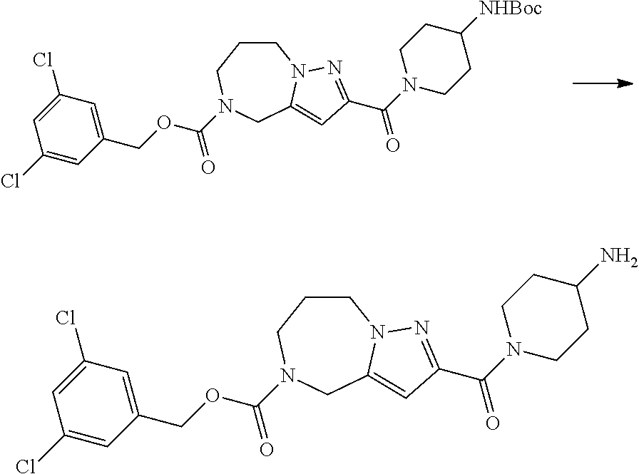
C1CN2C(=CC(C(N3CCC([NHBoc])CC3)=O)=N2)CN(C(OCC2=CC(Cl)=CC(Cl)=C2)=O)C1.C1CN2C(=CC(C(N3CCC(N)CC3)=O)=N2)CN(C(OCC2=CC(Cl)=CC(Cl)=C2)=O)C1
